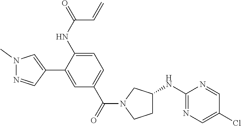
C1(C2=CC(C(=O)N3CCC(NC4=NC=C(Cl)C=N4)C3)=CC=C2NC(=O)C=C)=CN(C)N=C1
